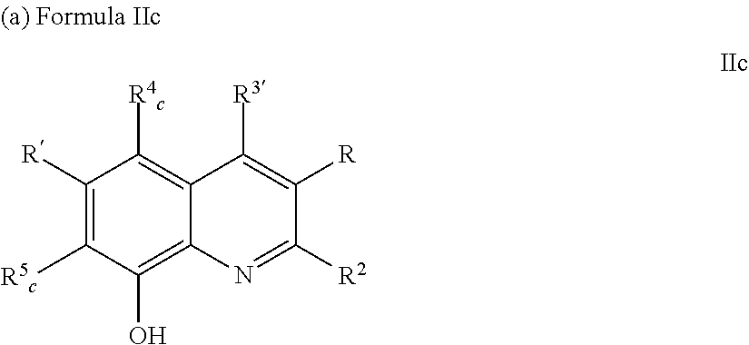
C1([R])=C([R5c])C(O)=C2C(=C1[R4c])C([R3])=C([R])C([R2])=N2
